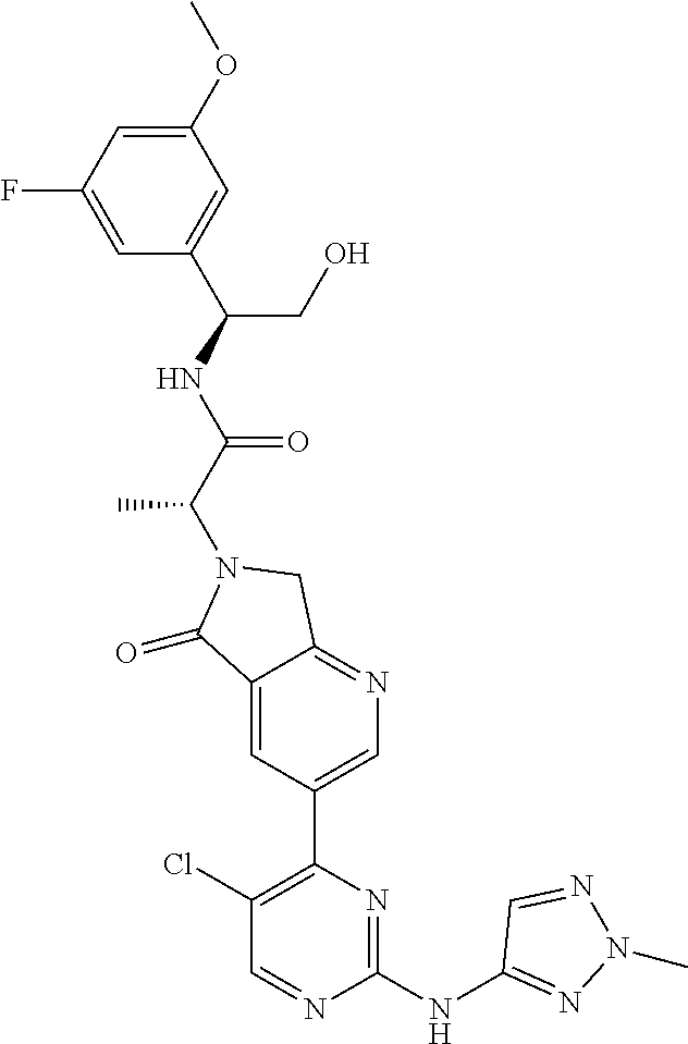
C1(=O)C2=CC(C3=C(Cl)C=NC(NC4=NN(C)N=C4)=N3)=CN=C2CN1C(C(=O)NC(C1=CC(OC)=CC(F)=C1)CO)C
